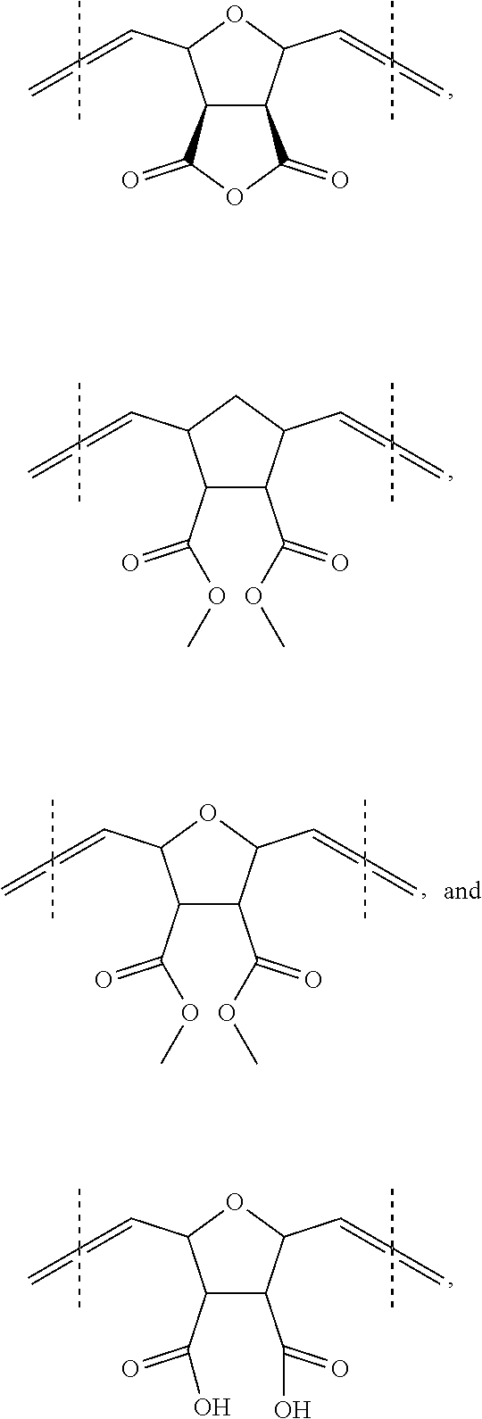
C12C(C(C=C(=C)(C)C)OC1C=C(=C)(C)C)C(=O)OC2=O.C1(C(=O)OC)C(C(=O)OC)C(C=C(=C)(C)C)CC1C=C(=C)(C)C.C1(C(=O)O)C(C(=O)O)C(C=C(=C)(C)C)OC1C=C(=C)(C)C.C1(C(=O)OC)C(C(=O)OC)C(C=C(=C)(C)C)OC1C=C(=C)(C)C
